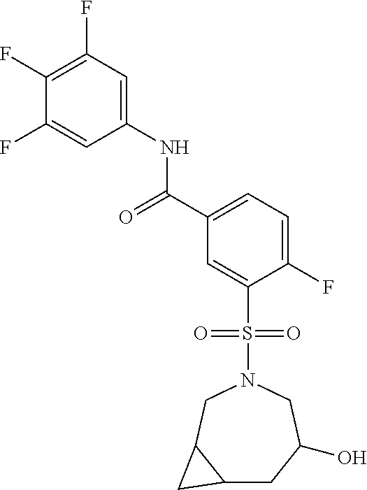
C1(F)=C(F)C=C(NC(C2=CC=C(F)C(S(=O)(=O)N3CC4C(CC(O)C3)C4)=C2)=O)C=C1F
